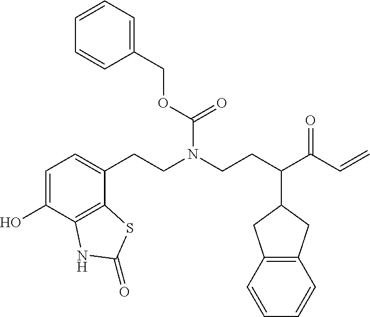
C1=C(O)C2=C(C(CCN(CCC(C3CC4=C(C3)C=CC=C4)C(C=C)=O)C(=O)OCC3=CC=CC=C3)=C1)SC(=O)N2
